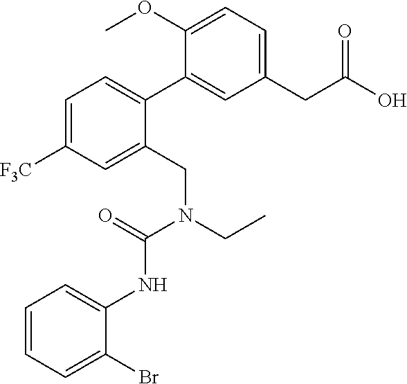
C1=C([F3C])C=C(CN(CC)C(=O)NC2=CC=CC=C2Br)C(C2=CC(CC(O)=O)=CC=C2OC)=C1
